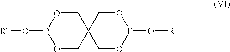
P1(O[R4])OCC2(CO1)COP(O[R4])OC2
